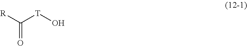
[R]C([T]O)=O
